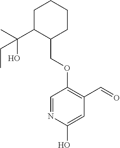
C1C(C(C)(O)CC)C(COC2=C(C=O)C=C(O)N=C2)CCC1
